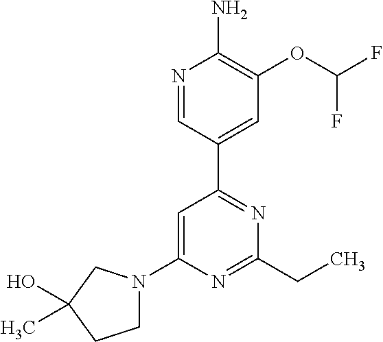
N1=CC(C2=NC(CC)=NC(N3CCC(O)(C)C3)=C2)=CC(OC(F)F)=C1N
